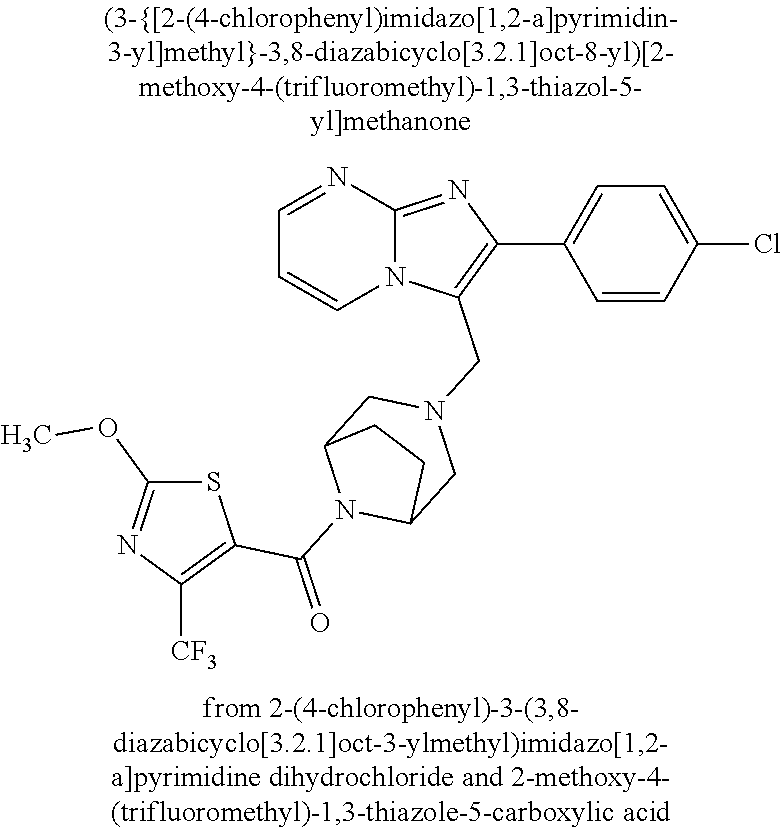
N12C(=NC(C3=CC=C(Cl)C=C3)=C1CN1CC3N(C(=O)C4=C([CF3])N=C(OC)S4)C(C1)CC3)N=CC=C2
